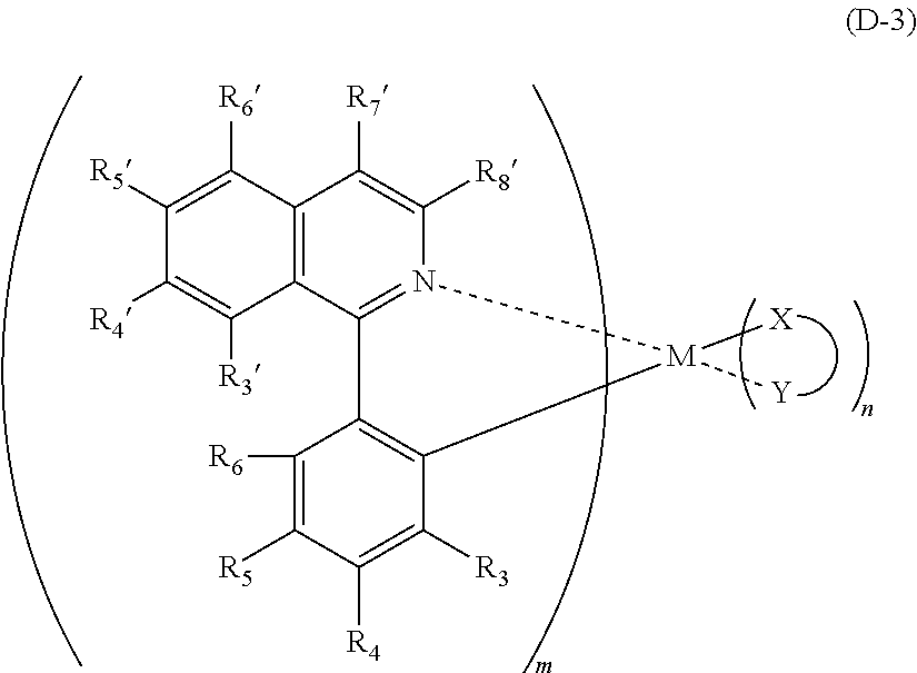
C12=C(C3=N(C([R8])=C1[R7])[M]([X])([Y])C1=C3C([R6])=C([R5])C([R4])=C1[R3])C([R3])=C([R4])C([R5])=C2[R6]
